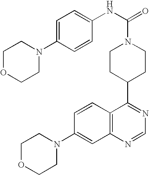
C1CC(C2=NC=NC3=C2C=CC(N2CCOCC2)=C3)CCN1C(=O)NC1=CC=C(N2CCOCC2)C=C1
